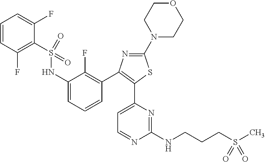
C1(N2CCOCC2)=NC(C2=C(F)C(NS(C3=C(F)C=CC=C3F)(=O)=O)=CC=C2)=C(C2=CC=NC(NCCCS(C)(=O)=O)=N2)S1
